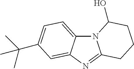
N12C3=CC=C(C(C)(C)C)C=C3N=C1CCCC2O
